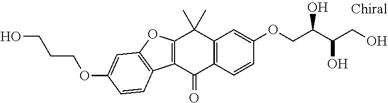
C12=C(C(=O)C3=C(C1(C)C)C=C(OCC(C(CO)O)O)C=C3)C1=C(O2)C=C(OCCCO)C=C1
